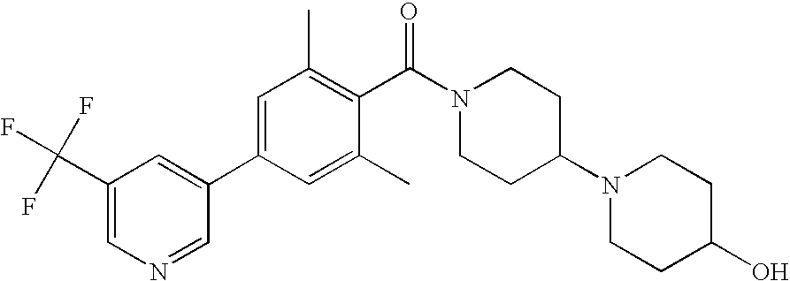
C1(C(F)(F)F)=CN=CC(C2=CC(C)=C(C(N3CCC(N4CCC(O)CC4)CC3)=O)C(C)=C2)=C1
